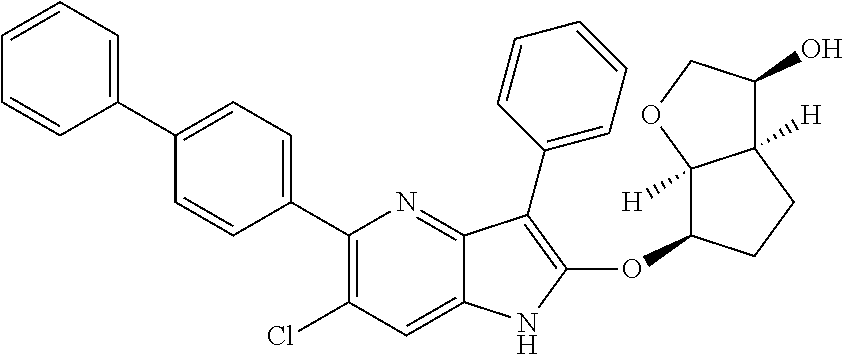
C1(C2=CC=C(C3=CC=CC=C3)C=C2)=C(Cl)C=C2C(=N1)C(C1=CC=CC=C1)=C(OC1C3([H])C([H])(CC1)C(O)CO3)N2
